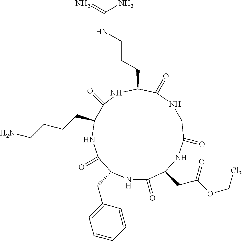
N1C(CC2=CC=CC=C2)C(=O)NC(CCCCN)C(=O)NC(CCCNC(=N)N)C(=O)NCC(=O)NC(CC(=O)OC[Cl3])C1=O
